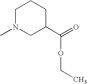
C1N(C)CC(C(=O)OCC)CC1
